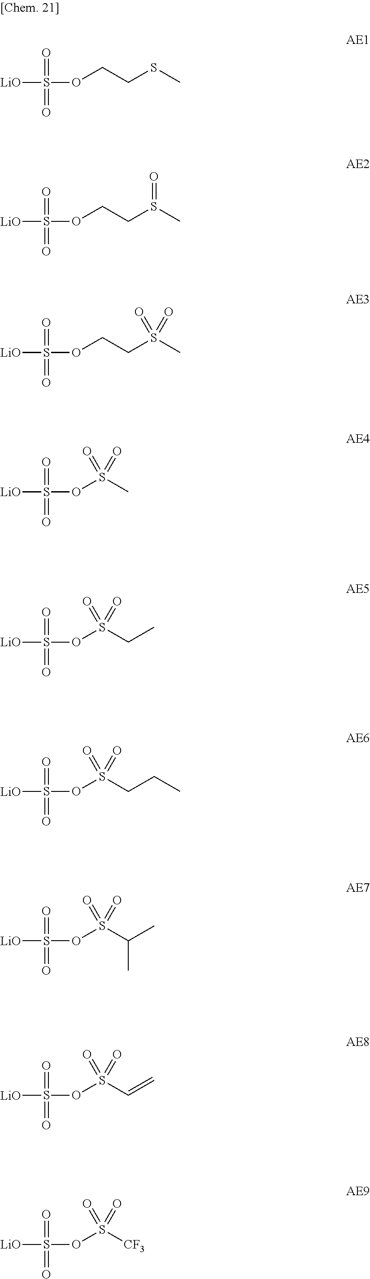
[LiO]S(=O)(=O)OCCSC.[LiO]S(=O)(=O)OCCS(C)=O.[LiO]S(=O)(=O)OCCS(C)(=O)=O.[LiO]S(=O)(=O)OS(C)(=O)=O.[LiO]S(=O)(=O)OS(CC)(=O)=O.[LiO]S(=O)(=O)OS(CCC)(=O)=O.[LiO]S(=O)(=O)OS(C(C)C)(=O)=O.[LiO]S(=O)(=O)OS(C=C)(=O)=O.[LiO]S(=O)(=O)OS([CF3])(=O)=O
